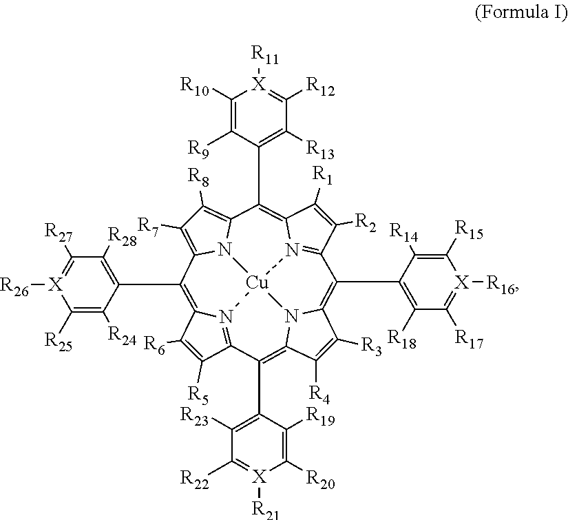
C1([R6])=C([R5])C2=N3C1=C(C1=C([R28])C([R27])=[X]([R26])C([R25])=C1[R24])C1=C([R7])C([R8])=C4N1[Cu]31N3=C(C([R2])=C([R1])C3=C4C3=C([R13])C([R12])=[X]([R11])C([R10])=C3[R9])C(C3=C([R18])C([R17])=[X]([R16])C([R15])=C3[R14])=C3C([R3])=C([R4])C(=C2C2=C([R23])C([R22])=[X]([R21])C([R20])=C2[R19])N31
